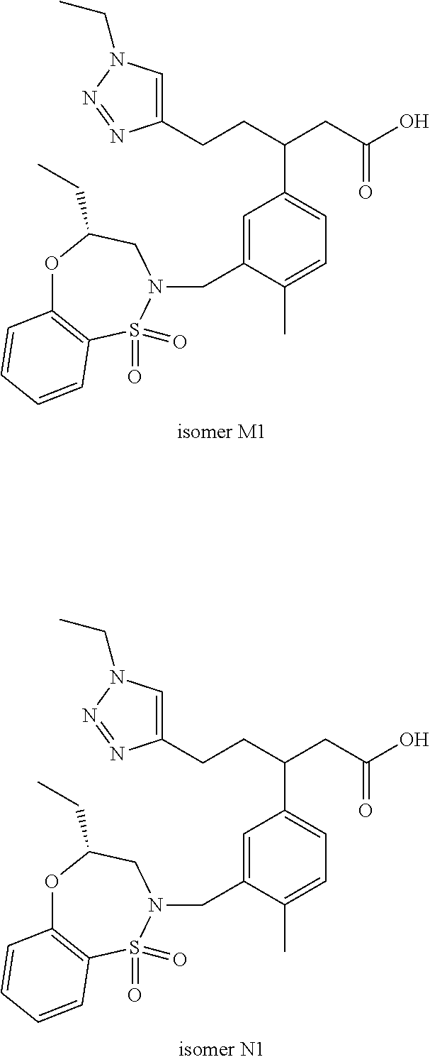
C1=C(CN2CC(CC)OC3=C(S2(=O)=O)C=CC=C3)C(C)=CC=C1C(CC(O)=O)CCC1=CN(CC)N=N1.C1=C(CN2CC(CC)OC3=C(S2(=O)=O)C=CC=C3)C(C)=CC=C1C(CC(O)=O)CCC1=CN(CC)N=N1
